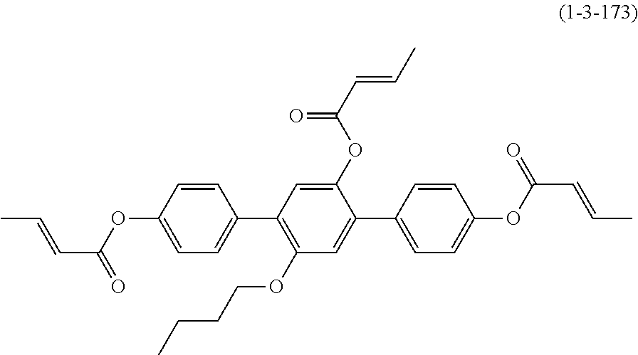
C1(OC(=O)C=CC)=CC(C2=CC=C(OC(C=CC)=O)C=C2)=C(OCCCC)C=C1C1=CC=C(OC(C=CC)=O)C=C1
